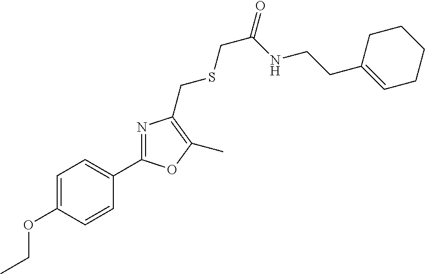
C1=C(OCC)C=CC(C2=NC(CSCC(=O)NCCC3=CCCCC3)=C(C)O2)=C1
